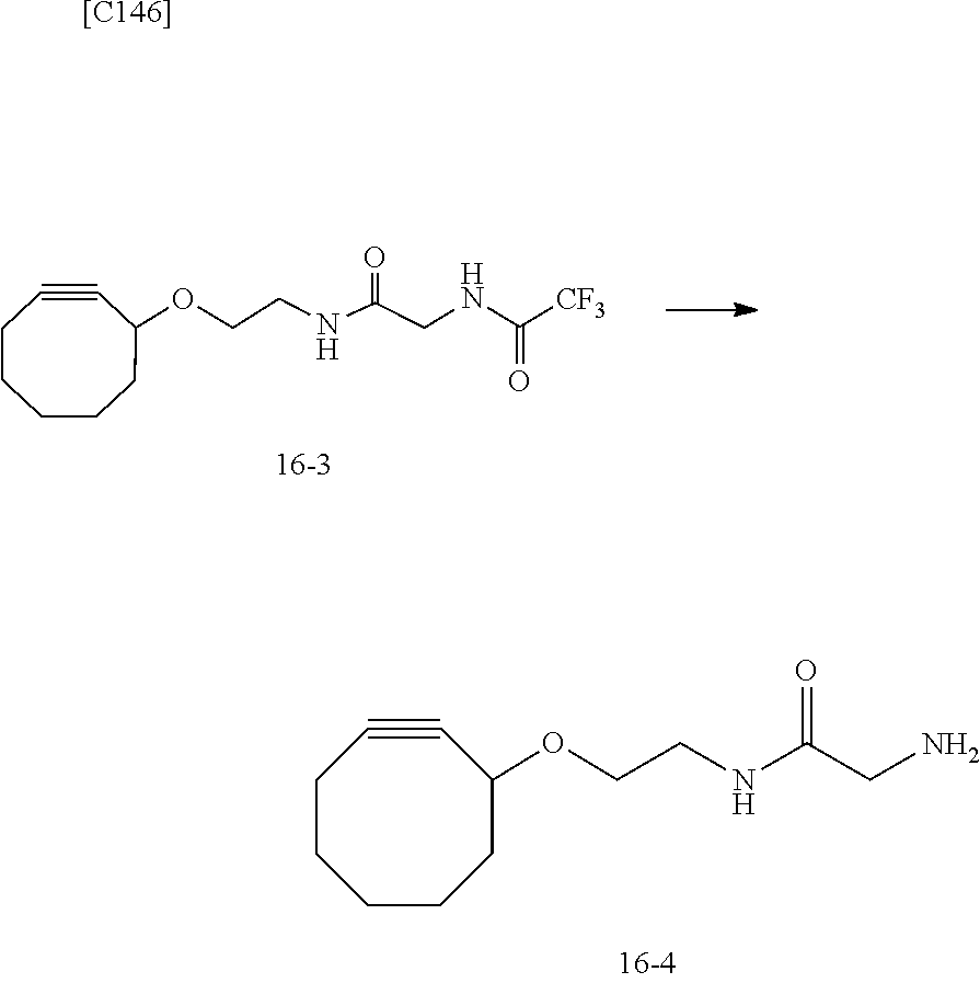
C1CCCCC(OCCNC(CNC(=O)[CF3])=O)C#C1.C1CCCCC(OCCNC(CN)=O)C#C1.[[C146]]
